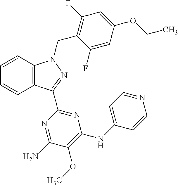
C1=CC2=C(C=C1)C(C1=NC(NC3=CC=NC=C3)=C(OC)C(N)=N1)=NN2CC1=C(F)C=C(OCC)C=C1F
